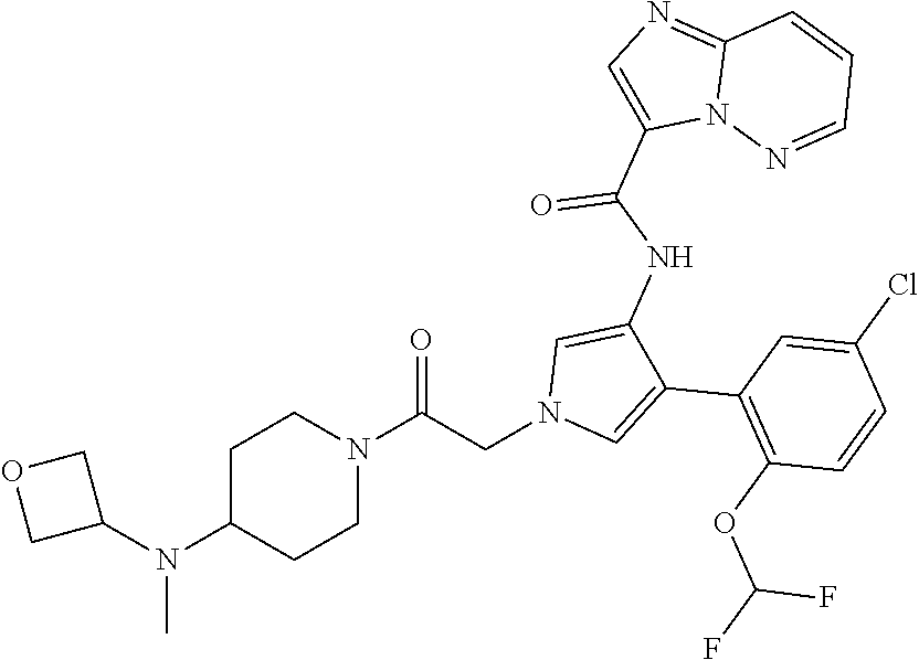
C1C(N(C2COC2)C)CCN(C(CN2C=C(C3=C(OC(F)F)C=CC(Cl)=C3)C(NC(C3=CN=C4N3N=CC=C4)=O)=C2)=O)C1
